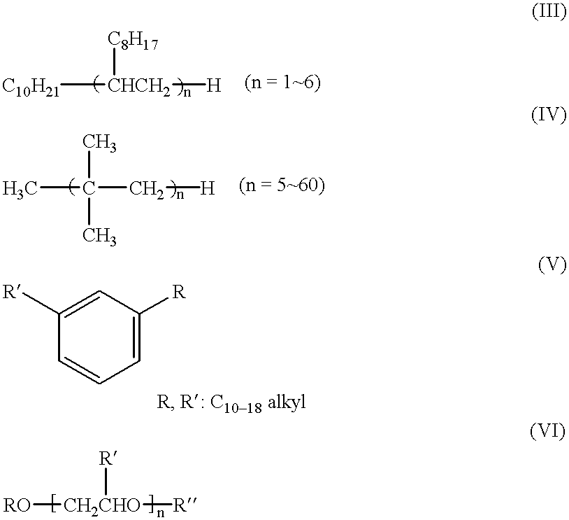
[C10H21][CHCH2]([C8H17])[H].CC(C)(C[H])C.C1=C([R])C=C([R])C=C1.[RO][CH2CHO]([R])[R]
